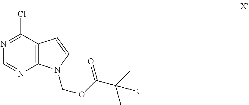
ClC1=NC=NC2=C1C=CN2COC(C(C)(C)C)=O
